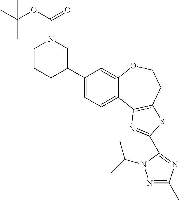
C1(C2CN(C(OC(C)(C)C)=O)CCC2)=CC=C2C(=C1)OCCC1=C2N=C(C2=NC(C)=NN2C(C)C)S1
